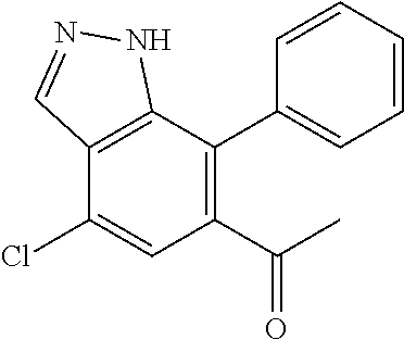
C12=C(C(C3=CC=CC=C3)=C(C(C)=O)C=C1Cl)NN=C2
